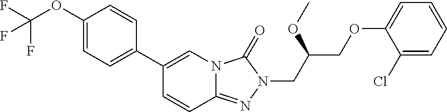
FC(F)(OC1=CC=C(C2=CN3C(=NN(CC(COC4=CC=CC=C4Cl)OC)C3=O)C=C2)C=C1)F
